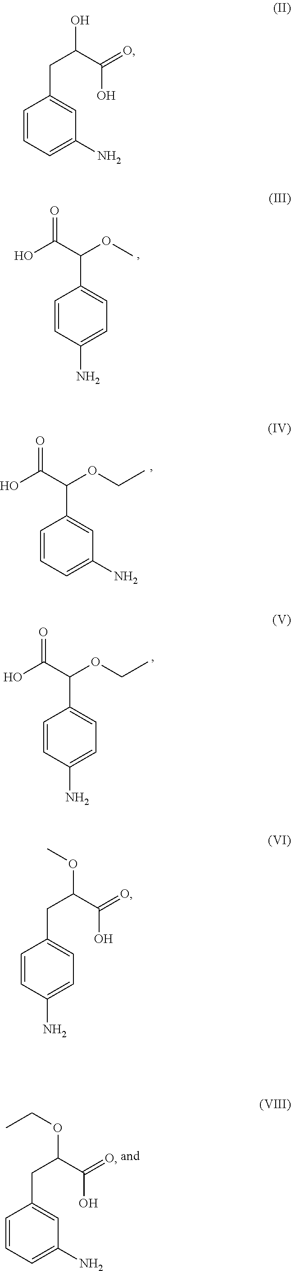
C1=CC(N)=CC=C1C(OC)C(O)=O.C1=CC=C(N)C=C1C(OCC)C(O)=O.C1=CC(N)=CC=C1C(OCC)C(O)=O.C1=CC=C(N)C=C1CC(C(=O)O)OCC.C1=CC=C(N)C=C1CC(C(=O)O)O.C1=CC(N)=CC=C1CC(C(=O)O)OC
